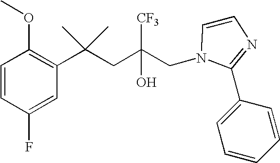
C1(F)=CC(C(CC(CN2C=CN=C2C2=CC=CC=C2)([CF3])O)(C)C)=C(OC)C=C1
